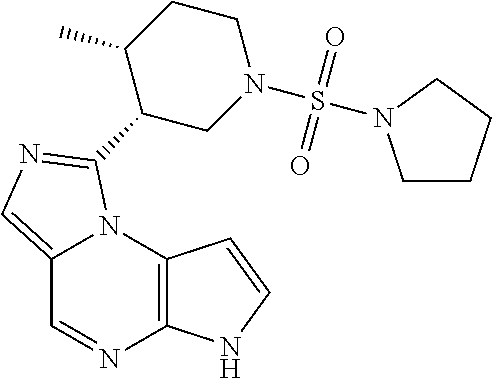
C12=CN=C(C3CN(S(=O)(=O)N4CCCC4)CCC3C)N1C1=C(N=C2)NC=C1
